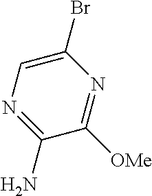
C1(Br)=CN=C(N)C([OMe])=N1
